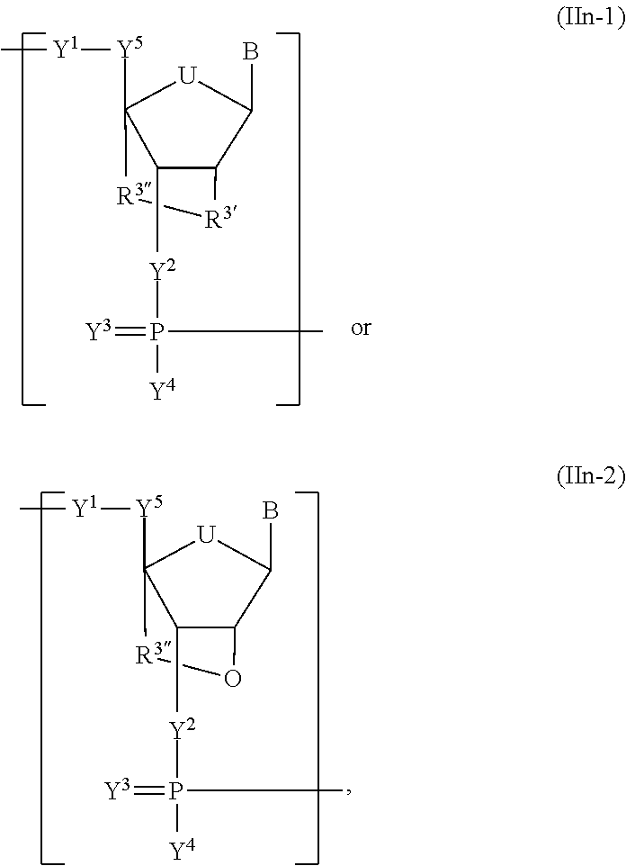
C12C(B)[U]C([Y5][Y1]C)([R3]O1)C2[Y2]P([Y4])(=[Y3])C.C12C(B)[U]C([Y5][Y1]C)([R3][R3]1)C2[Y2]P([Y4])(=[Y3])C
